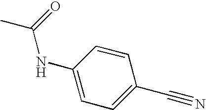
CC(=O)NC1=CC=C(C#N)C=C1
